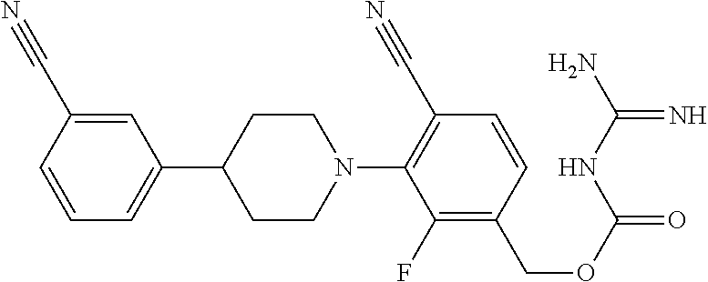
C1=C(C#N)C=CC=C1C1CCN(C2=C(C#N)C=CC(COC(=O)NC(N)=N)=C2F)CC1
